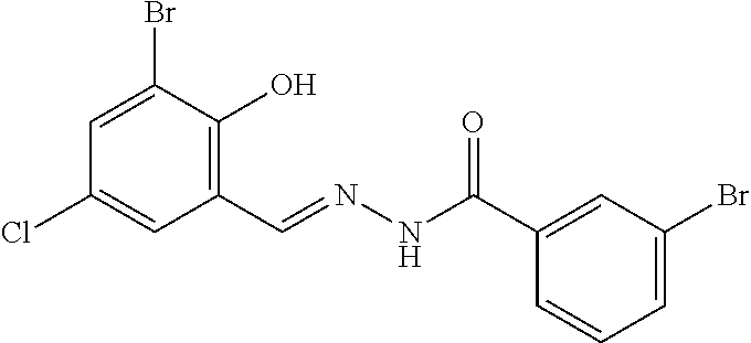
C1=C(Br)C(O)=C(C=NNC(C2=CC(Br)=CC=C2)=O)C=C1Cl
